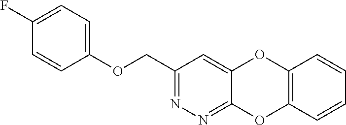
C1(COC2=CC=C(F)C=C2)=NN=C2C(=C1)OC1=C(O2)C=CC=C1
